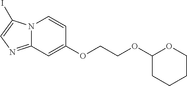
C12=NC=C(I)N1C=CC(OCCOC1CCCCO1)=C2
